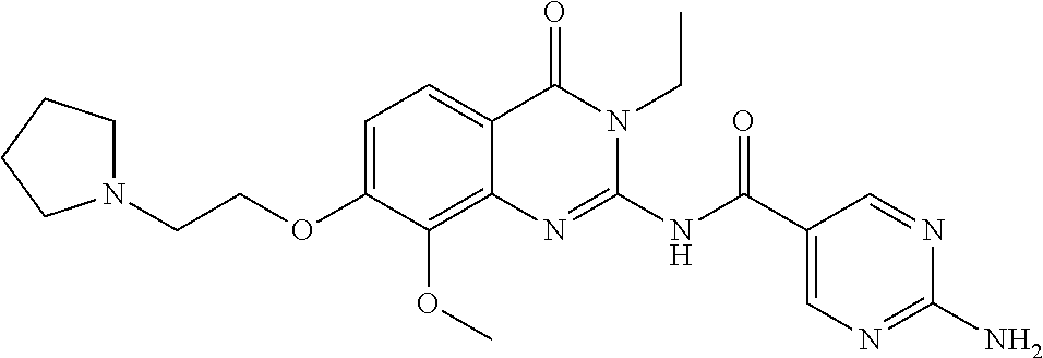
C1=C(OCCN2CCCC2)C(OC)=C2C(=C1)C(=O)N(CC)C(NC(C1=CN=C(N)N=C1)=O)=N2
